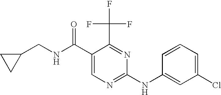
C1(CNC(C2=CN=C(NC3=CC(Cl)=CC=C3)N=C2C(F)(F)F)=O)CC1
